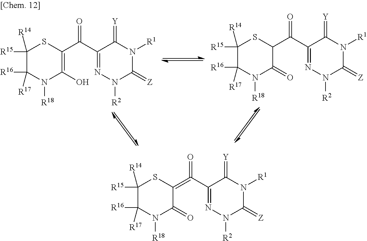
C1([R15])([R14])C([R16])([R17])N([R18])C(O)=C(C(C2=NN([R2])C(=[Z])N([R1])C2=[Y])=O)S1.C1([R15])([R14])C([R16])([R17])N([R18])C(=O)C(C(C2=NN([R2])C(=[Z])N([R1])C2=[Y])=O)S1.C1([R15])([R14])C([R16])([R17])N([R18])C(=O)C(=C(C2=NN([R2])C(=[Z])N([R1])C2=[Y])=O)S1
